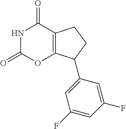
N1C(=O)OC2=C(C1=O)CCC2C1=CC(F)=CC(F)=C1
